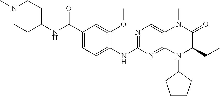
N1(C)CCC(NC(C2=CC=C(NC3=NC=C4C(=N3)N(C3CCCC3)C(CC)C(=O)N4C)C(OC)=C2)=O)CC1
